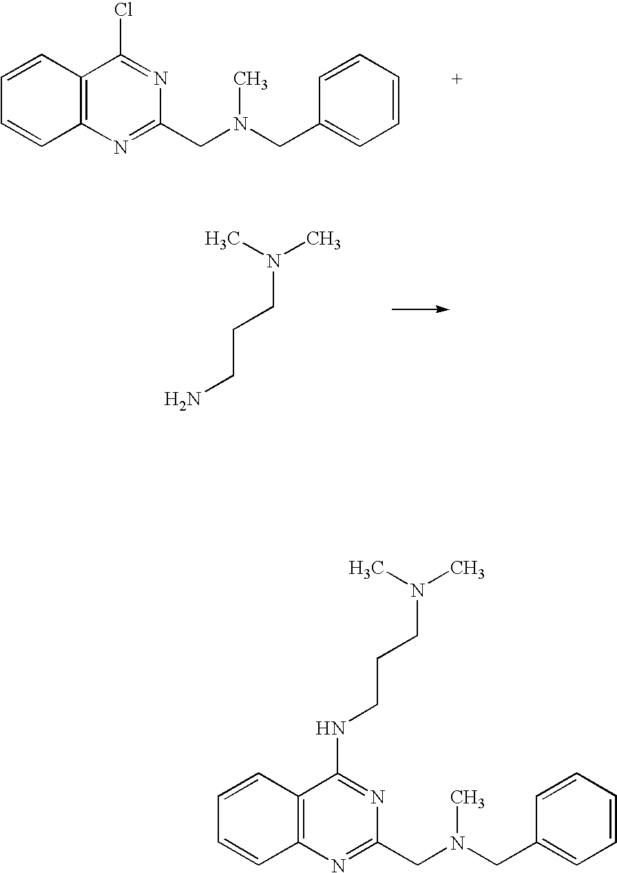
C1=CC2=C(C=C1)C(Cl)=NC(CN(CC1=CC=CC=C1)C)=N2.N(CCCN)(C)C.C1=CC2=C(C=C1)C(NCCCN(C)C)=NC(CN(CC1=CC=CC=C1)C)=N2
